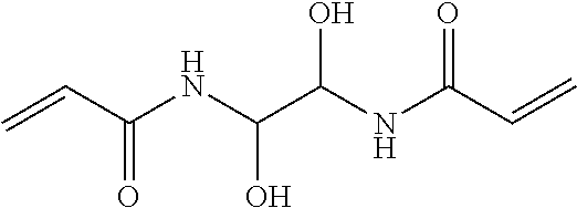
C=CC(NC(C(NC(C=C)=O)O)O)=O
